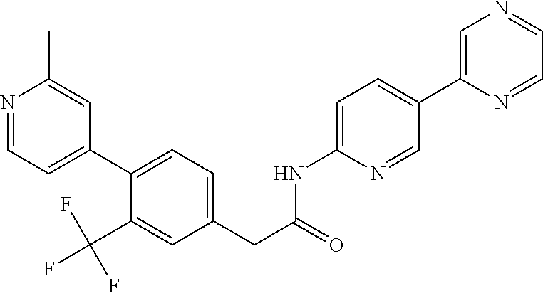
N1=CC=C(C2=CC=C(CC(=O)NC3=CC=C(C4=CN=CC=N4)C=N3)C=C2C(F)(F)F)C=C1C
